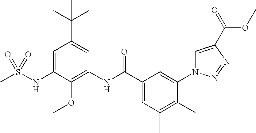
CS(NC1=CC(C(C)(C)C)=CC(NC(C2=CC(C)=C(C)C(N3C=C(C(=O)OC)N=N3)=C2)=O)=C1OC)(=O)=O
